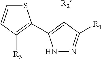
S1C=CC([R3])=C1C1=C([R2])C([R1])=NN1
